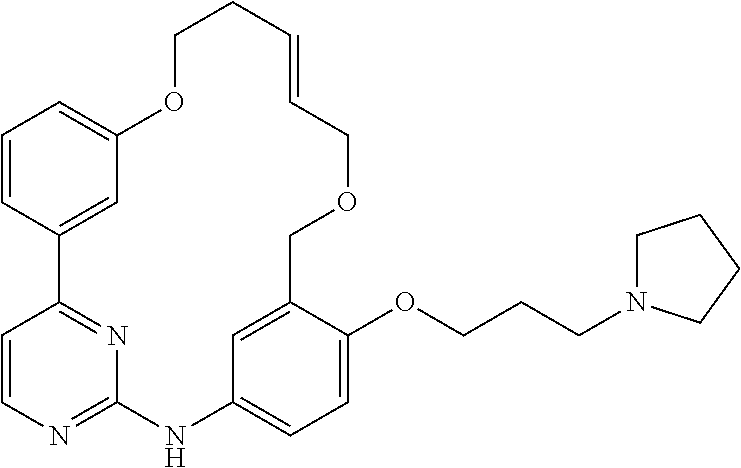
C1=CC2=CC(=C1)OCCC=CCOCC1=CC(=CC=C1OCCCN1CCCC1)NC1=NC=CC2=N1
